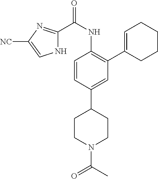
N1C(C(NC2=C(C3=CCCCC3)C=C(C3CCN(C(C)=O)CC3)C=C2)=O)=NC([NC])=C1
